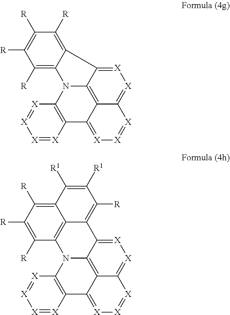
[X]1=[X][X]=[X]C2=C1N1C3=C([R])C([R])=C([R])C([R])=C3C3=[X][X]=C4C(=C13)C2=[X][X]=[X]4.[X]1=[X][X]=[X]C2=C1N1C3=C4C(=C([R])C([R1])=C([R1])C4=C([R])C([R])=C3[R])C3=[X][X]=C4C(=C13)C2=[X][X]=[X]4
